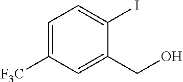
C1=C([F3C])C=C(CO)C(I)=C1
